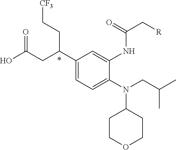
N(C1CCOCC1)(CC(C)C)C1=CC=C(C(CC(O)=O)CC[CF3])C=C1NC(C[R])=O
